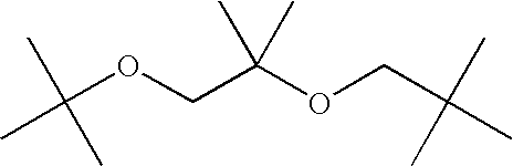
CC(OCC(OCC(C)(C)C)(C)C)(C)C
